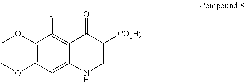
C1COC2=C(O1)C(F)=C1C(=C2)NC=C([CO2H])C1=O
